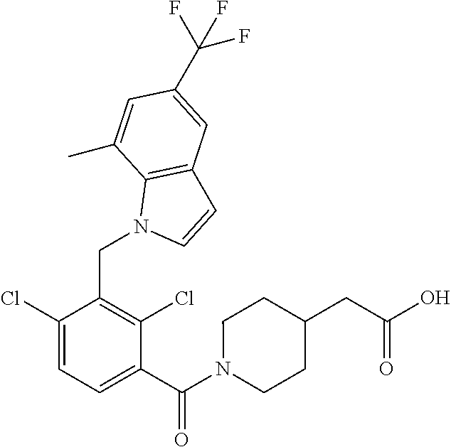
C1(Cl)=CC=C(C(N2CCC(CC(O)=O)CC2)=O)C(Cl)=C1CN1C2=C(C=C1)C=C(C(F)(F)F)C=C2C
